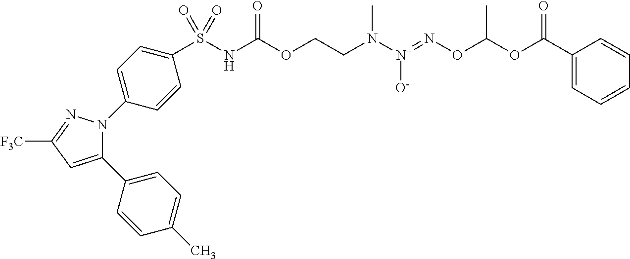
C1(C2=CC=C(C)C=C2)=CC([F3C])=NN1C1=CC=C(S(NC(OCCN([N+](=NOC(OC(C2=CC=CC=C2)=O)C)[O-])C)=O)(=O)=O)C=C1
